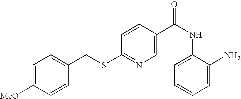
S(C1=NC=C(C(NC2=CC=CC=C2N)=O)C=C1)CC1=CC=C([MeO])C=C1
